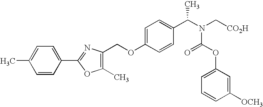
C1=CC(C2=NC(COC3=CC=C(C(N(C[CO2H])C(OC4=CC=CC([OCH3])=C4)=O)C)C=C3)=C(C)O2)=CC=C1C
